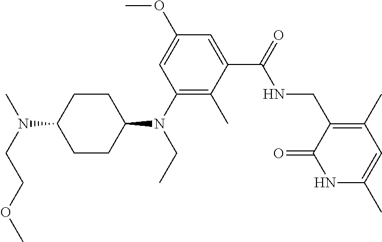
C1CC(N(C2=C(C)C(C(NCC3=C(C)C=C(C)NC3=O)=O)=CC(OC)=C2)CC)CCC1N(CCOC)C
